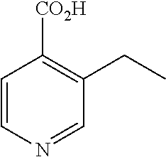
C1=CN=CC(CC)=C1[CO2H]
